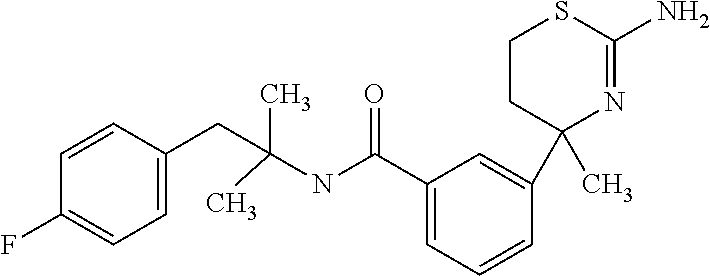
C1(C)(C2=CC(C(=O)NC(CC3=CC=C(F)C=C3)(C)C)=CC=C2)N=C(N)SCC1
